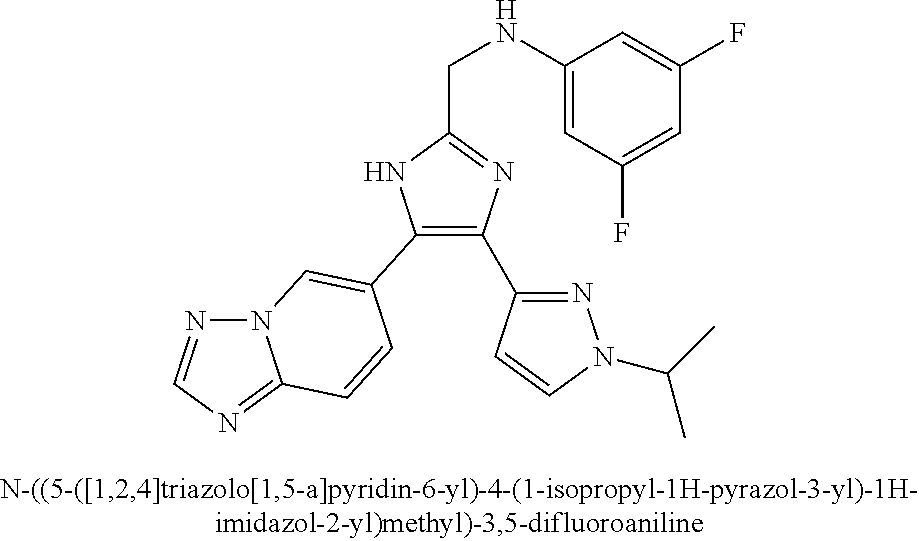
N12N=CN=C1C=CC(C1=C(C3=NN(C(C)C)C=C3)N=C(CNC3=CC(F)=CC(F)=C3)N1)=C2
